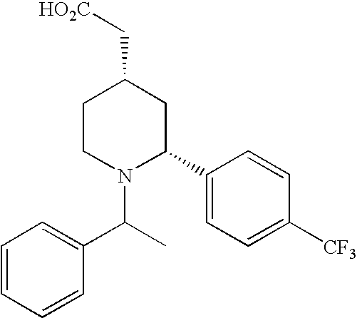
C1CN(C(C2=CC=CC=C2)C)C(C2=CC=C([CF3])C=C2)CC1C[HO2C]
